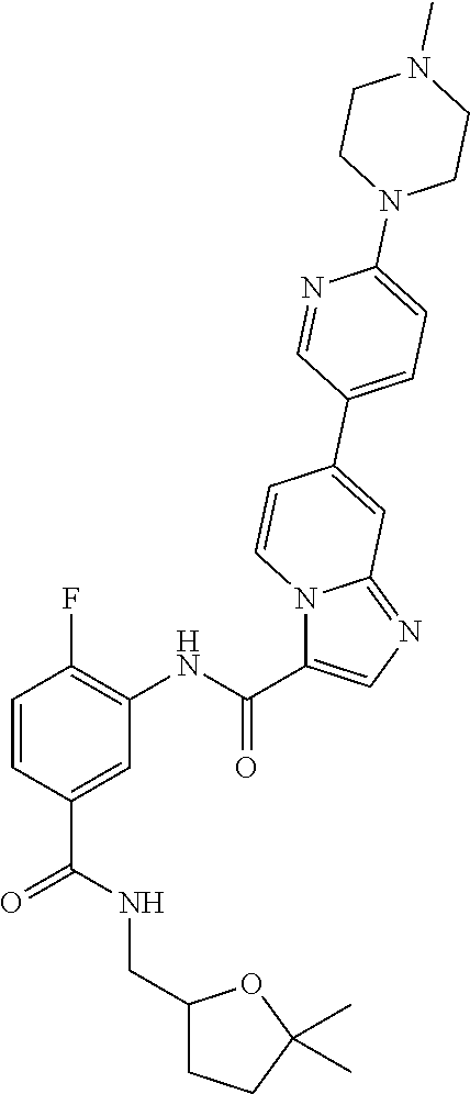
C1(CNC(C2=CC(NC(=O)C3=CN=C4N3C=CC(C3=CC=C(N5CCN(C)CC5)N=C3)=C4)=C(F)C=C2)=O)CCC(C)(C)O1
